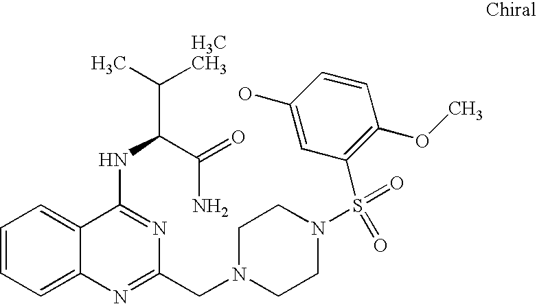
C1=CC=C2C(=C1)C(NC(C(C)[H3CCH3])C(=O)N)=NC(CN1CCN(S(=O)(=O)C3=C(OC)C=CC(O)=C3)CC1)=N2
